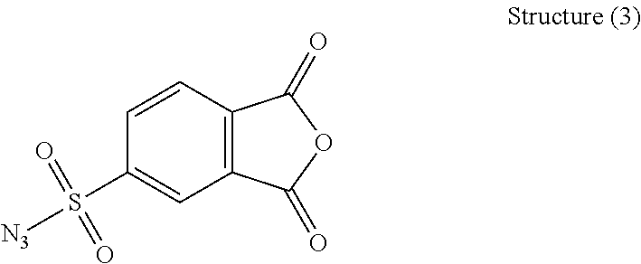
C1=CC2=C(C=C1S(=O)(=O)[N3])C(=O)OC2=O
